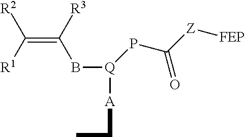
C(=C([R3])B[Q]([A]CC)PC([Z][FEP])=O)([R1])[R2]
